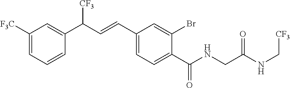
C1([F3C])=CC=CC(C(C=CC2=CC=C(C(NCC(NC[CF3])=O)=O)C(Br)=C2)[CF3])=C1
